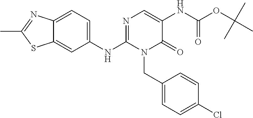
C1(NC2=NC=C(NC(OC(C)(C)C)=O)C(=O)N2CC2=CC=C(Cl)C=C2)=CC=C2C(=C1)SC(C)=N2
